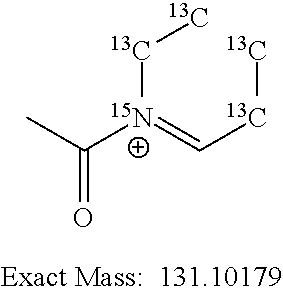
[13C]([15N+](=C[13C][13C])C(C)=O)[13C]
